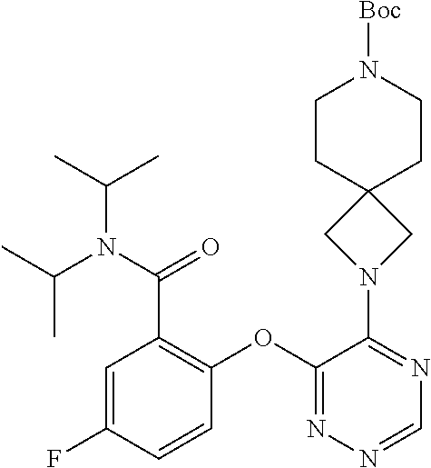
C1CC2(CCN1[Boc])CN(C1=NC=NN=C1OC1=C(C(N(C(C)C)C(C)C)=O)C=C(F)C=C1)C2
